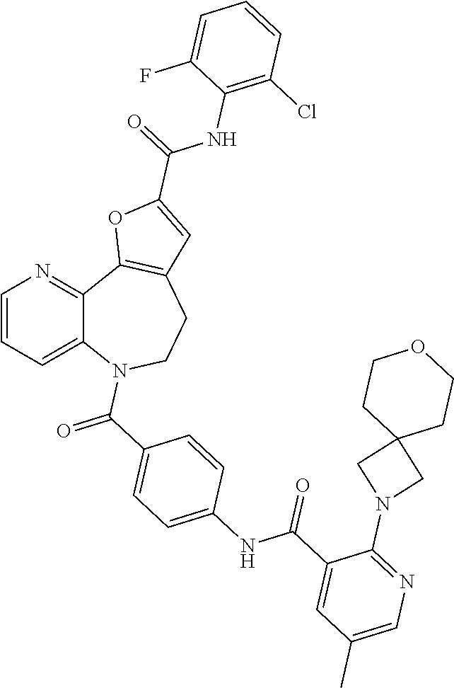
C1=CC=C2C(=N1)C1=C(CCN2C(=O)C2=CC=C(NC(C3=CC(C)=CN=C3N3CC4(C3)CCOCC4)=O)C=C2)C=C(C(=O)NC2=C(Cl)C=CC=C2F)O1
